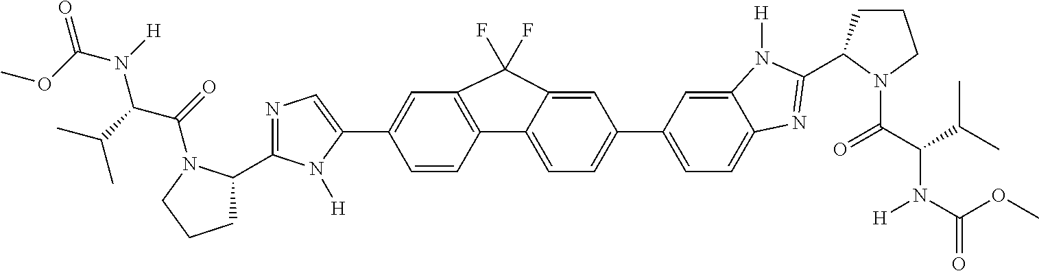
COC(=O)N(C(C(=O)N1C(C2=NC=C(C3=CC4=C(C=C3)C3=CC=C(C5=CC=C6C(=C5)N([H])C(C5CCCN5C(=O)C(N([H])C(=O)OC)C(C)C)=N6)C=C3C4(F)F)N2[H])CCC1)C(C)C)[H]
